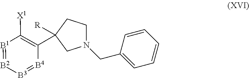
[B3]1=[B4]C(C2([R])CCN(CC3=CC=CC=C3)C2)=C([X1])[B1]=[B2]1
